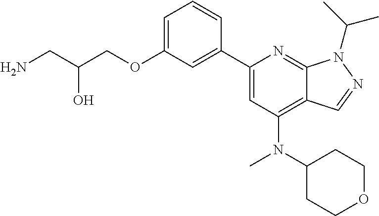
NCC(COC1=CC=CC(C2=CC(N(C3CCOCC3)C)=C3C(=N2)N(C(C)C)N=C3)=C1)O
